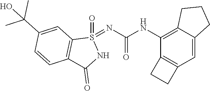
O=S1(=NC(=O)NC2=C3CCCC3=CC3=C2CC3)C2=C(C(=O)N1)C=CC(C(C)(O)C)=C2
